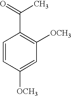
C1=CC([OCH3])=CC([OCH3])=C1C(=O)C
